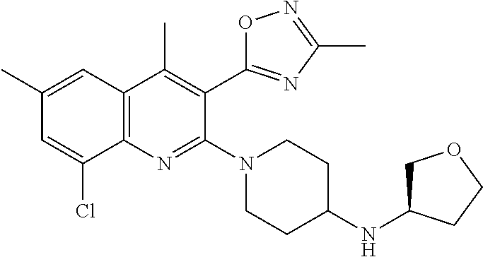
C1(C)=CC2=C(N=C(N3CCC(NC4COCC4)CC3)C(C3=NC(C)=NO3)=C2C)C(Cl)=C1
